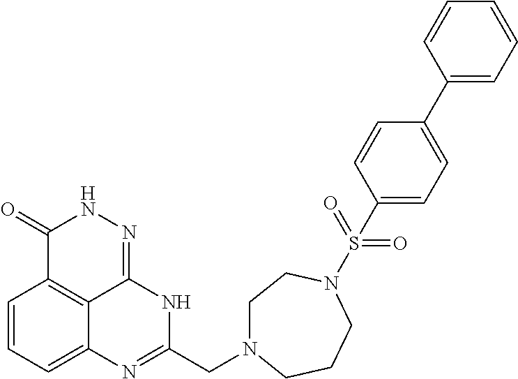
C1=CC=C2C3=C1C(=O)NN=C3NC(CN1CCN(S(=O)(=O)C3=CC=C(C4=CC=CC=C4)C=C3)CCC1)=N2
